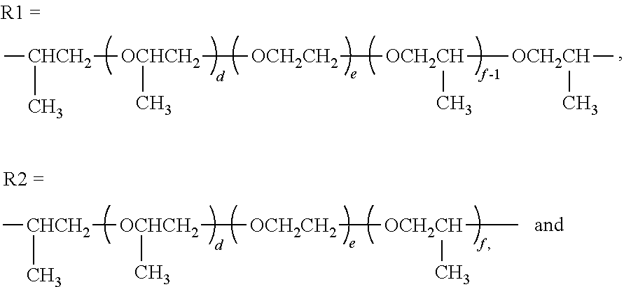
C[CHCH2](C)[OCHCH2](C)[OCH2CH2][OCH2CH]([OCH2CH](C)C)C.C[CHCH2](C)[OCHCH2](C)[OCH2CH2][OCH2CH](C)C
